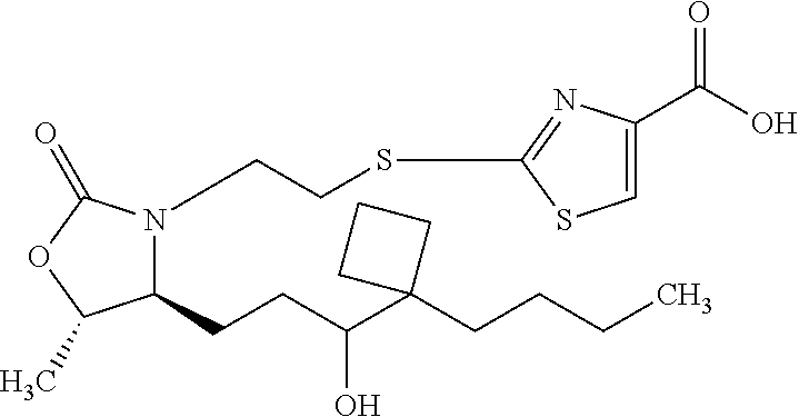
C1(CCC(C2(CCCC)CCC2)O)N(CCSC2=NC(C(O)=O)=CS2)C(=O)OC1C
